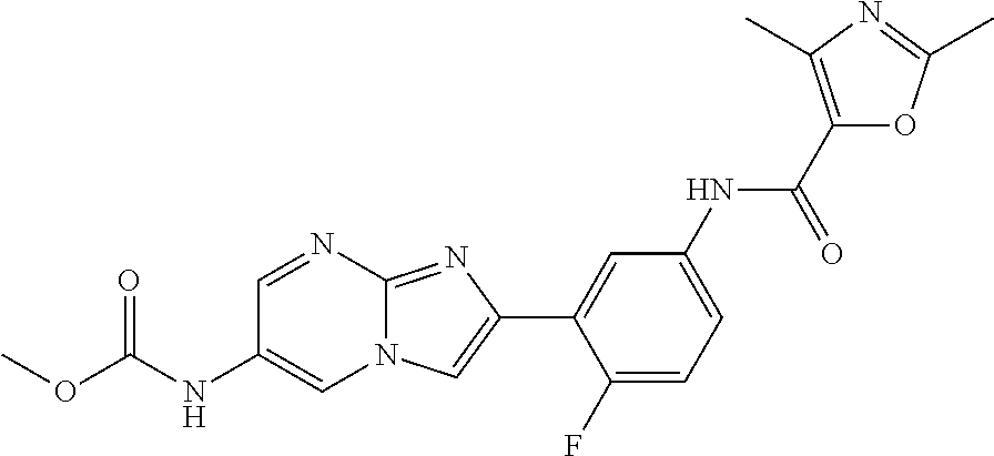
C1=NC2=NC(C3=CC(NC(C4=C(C)N=C(C)O4)=O)=CC=C3F)=CN2C=C1NC(OC)=O
